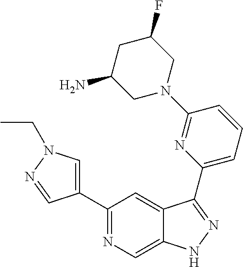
C1(C2=CN(CC)N=C2)=NC=C2C(=C1)C(C1=CC=CC(N3CC(F)CC(N)C3)=N1)=NN2
